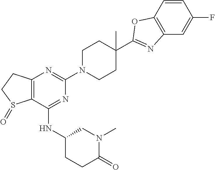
C12=C(C(NC3CCC(=O)N(C)C3)=NC(N3CCC(C4=NC5=C(C=CC(F)=C5)O4)(C)CC3)=N1)S(=O)CC2
